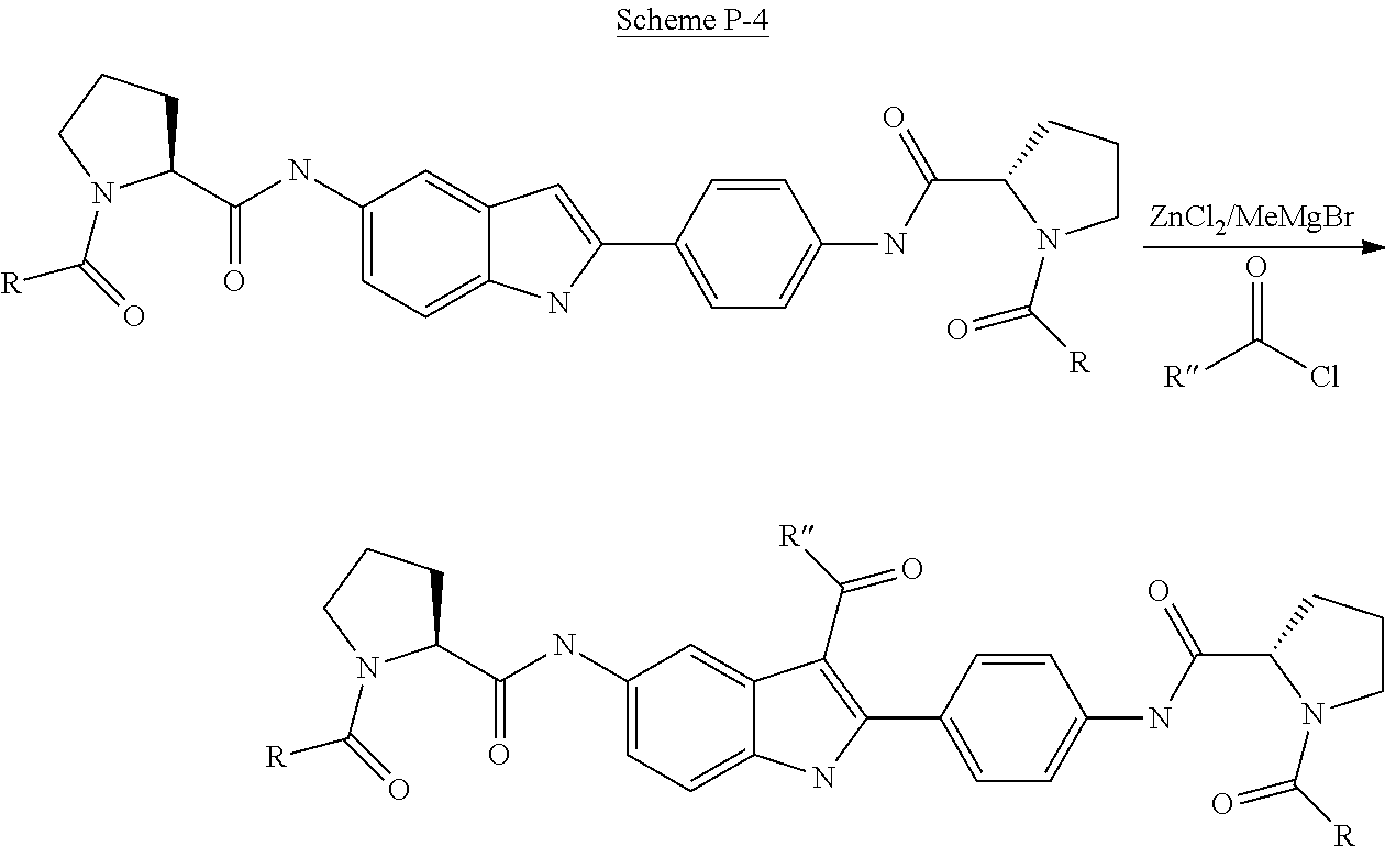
C1(NC(C2CCCN2C(=O)[R])=O)=CC=C2C(=C1)C=C(C1=CC=C(NC(C3N(C([R])=O)CCC3)=O)C=C1)N2.[ZnCl2/MeMgBr].O=C(Cl)[R].C1(NC(C2CCCN2C(=O)[R])=O)=CC=C2C(=C1)C(C([R])=O)=C(C1=CC=C(NC(C3N(C([R])=O)CCC3)=O)C=C1)N2
